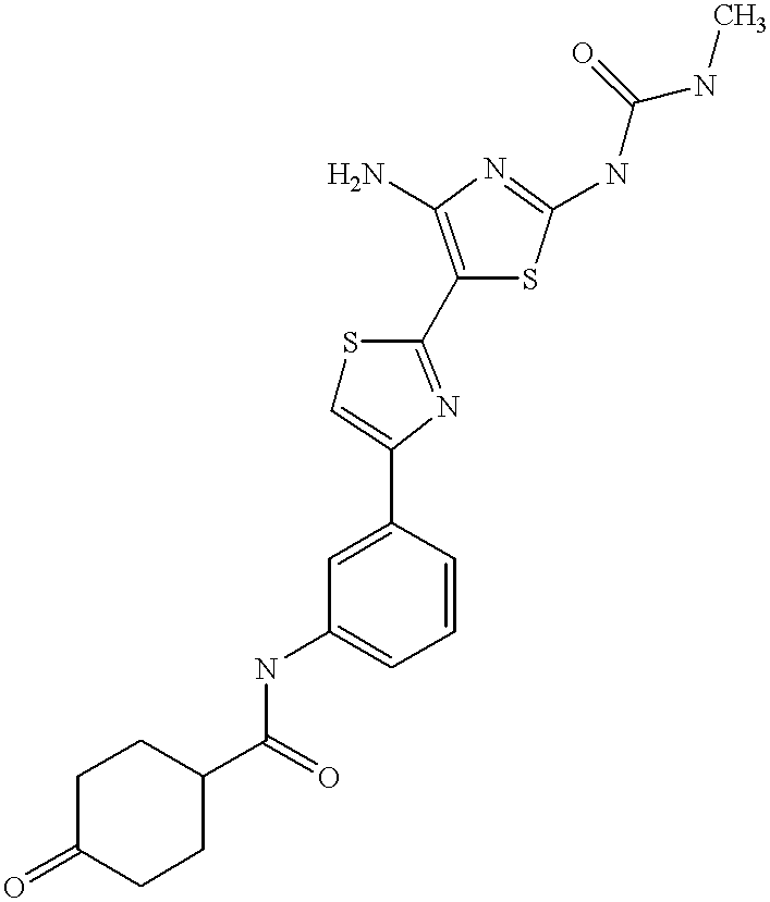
C1(C(=O)NC2=CC=CC(C3=CSC(C4=C(N)N=C(NC(NC)=O)S4)=N3)=C2)CCC(=O)CC1
